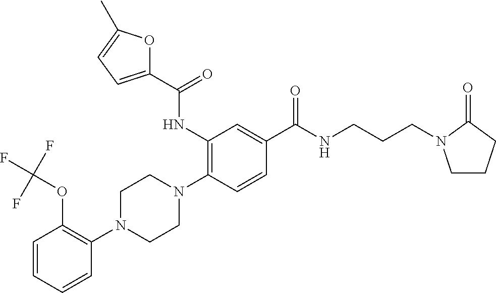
C1=CC=CC(N2CCN(C3=C(NC(C4=CC=C(C)O4)=O)C=C(C(NCCCN4CCCC4=O)=O)C=C3)CC2)=C1OC(F)(F)F
